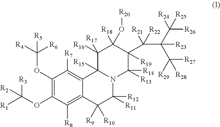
C1(OC([R4])([R6])[R5])=C(OC([R1])([R3])[R2])C([R8])=C2C(=C1[R7])C1([R15])N(C([R11])([R12])C2([R9])[R10])C([R13])([R14])C([R19])(C(C(C([R24])([R26])[R25])(C([R29])([R27])[R28])[R23])([R21])[R22])C(O[R20])([R18])C1([R16])[R17]
